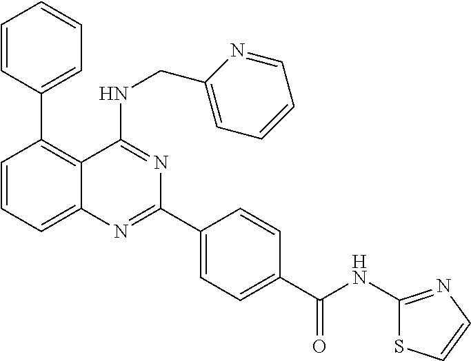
C1=CC(C2=C3C(=CC=C2)N=C(C2=CC=C(C(NC4=NC=CS4)=O)C=C2)N=C3NCC2=CC=CC=N2)=CC=C1
